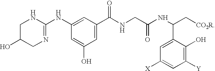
C1C(O)CN=C(NC2=CC(C(NCC(NC(C[CO2R])C3=CC([X])=CC([Y])=C3O)=O)=O)=CC(O)=C2)N1
